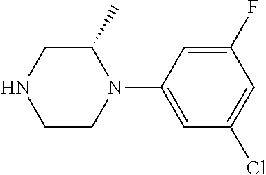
C1C(C)N(C2=CC(Cl)=CC(F)=C2)CCN1
